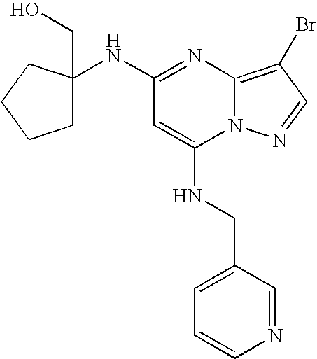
N(C1=NC2=C(Br)C=NN2C(NCC2=CC=CN=C2)=C1)C1(CO)CCCC1
